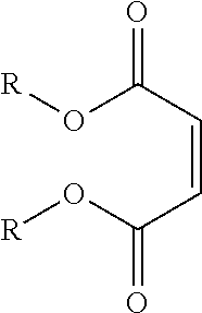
C(=CC(O[R])=O)C(O[R])=O
